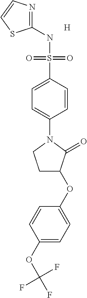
C1(NS(C2=CC=C(N3CCC(OC4=CC=C(OC(F)(F)F)C=C4)C3=O)C=C2)(=O)=O)=NC=CS1.[H]
